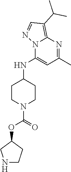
C1CN(C(OC2CNCC2)=O)CCC1NC1=CC(C)=NC2=C(C(C)C)C=NN12
